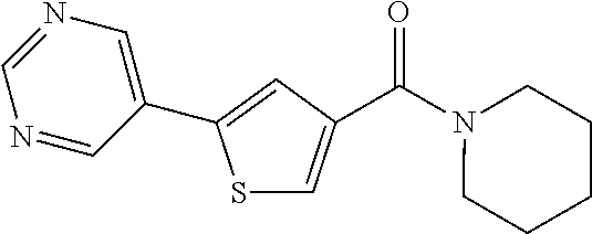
S1C=C(C(N2CCCCC2)=O)C=C1C1=CN=CN=C1
